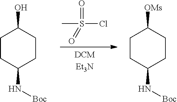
CS(Cl)(=O)=O.C1CC(N[Boc])CCC1O.C1CC(N[Boc])CCC1[OMs]
